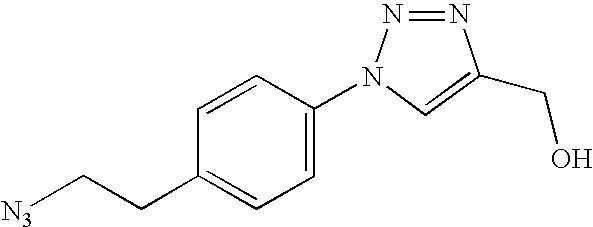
C1=C(N2N=NC(CO)=C2)C=CC(CC[N3])=C1
